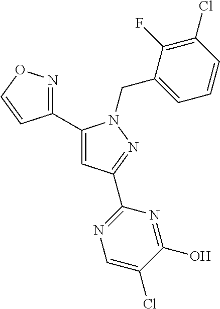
C1(C2=CC(C3=NC=C(Cl)C(O)=N3)=NN2CC2=CC=CC(Cl)=C2F)=NOC=C1
